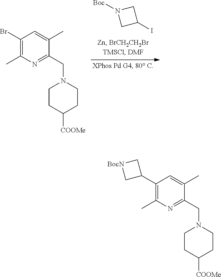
C1N([Boc])CC1I.C1(Br)=C(C)N=C(CN2CCC([COOMe])CC2)C(C)=C1.C1(C2C[BocN]C2)=C(C)N=C(CN2CCC([COOMe])CC2)C(C)=C1
